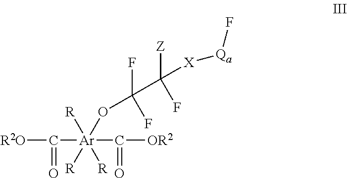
[X](C([Z])(F)C(F)(F)O[Ar]([R])([R])([R])(C([OR2])=O)C([R2O])=O)[Qa]F
